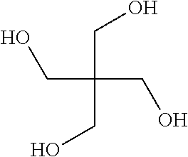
C(C(CO)(CO)CO)O
